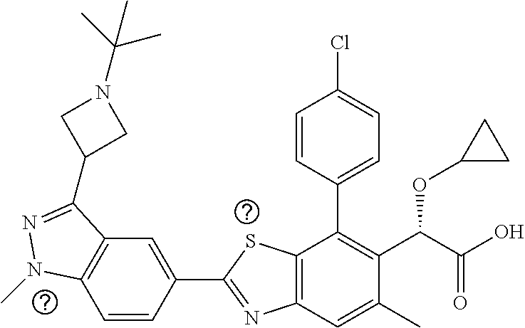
C1=CC(C2=NC3=C(S2)C(C2=CC=C(Cl)C=C2)=C(C(C(O)=O)OC2CC2)C(C)=C3)=CC2=C1N(C)N=C2C1CN(C(C)(C)C)C1
